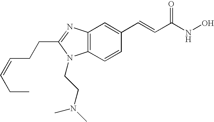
C12=C(N=C(CCC=CCC)N1CCN(C)C)C=C(C=CC(NO)=O)C=C2
